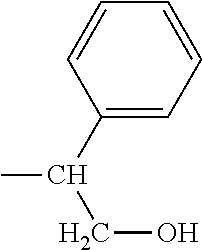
CC(CO)C1=CC=CC=C1
